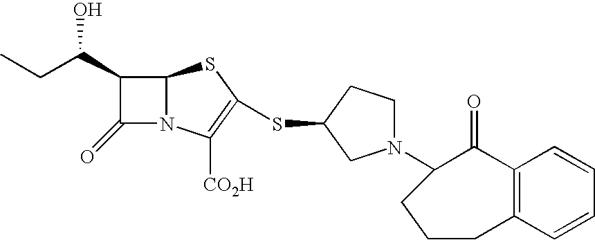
C1(C(CC)O)C(=O)N2C1SC(SC1CN(C3C(=O)C4=C(CCC3)C=CC=C4)CC1)=C2[CO2H]
